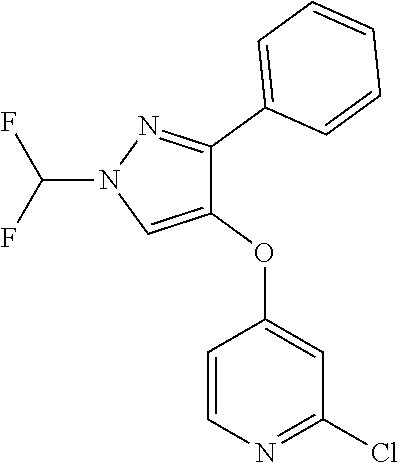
C(N1C=C(OC2=CC(Cl)=NC=C2)C(C2=CC=CC=C2)=N1)(F)F
